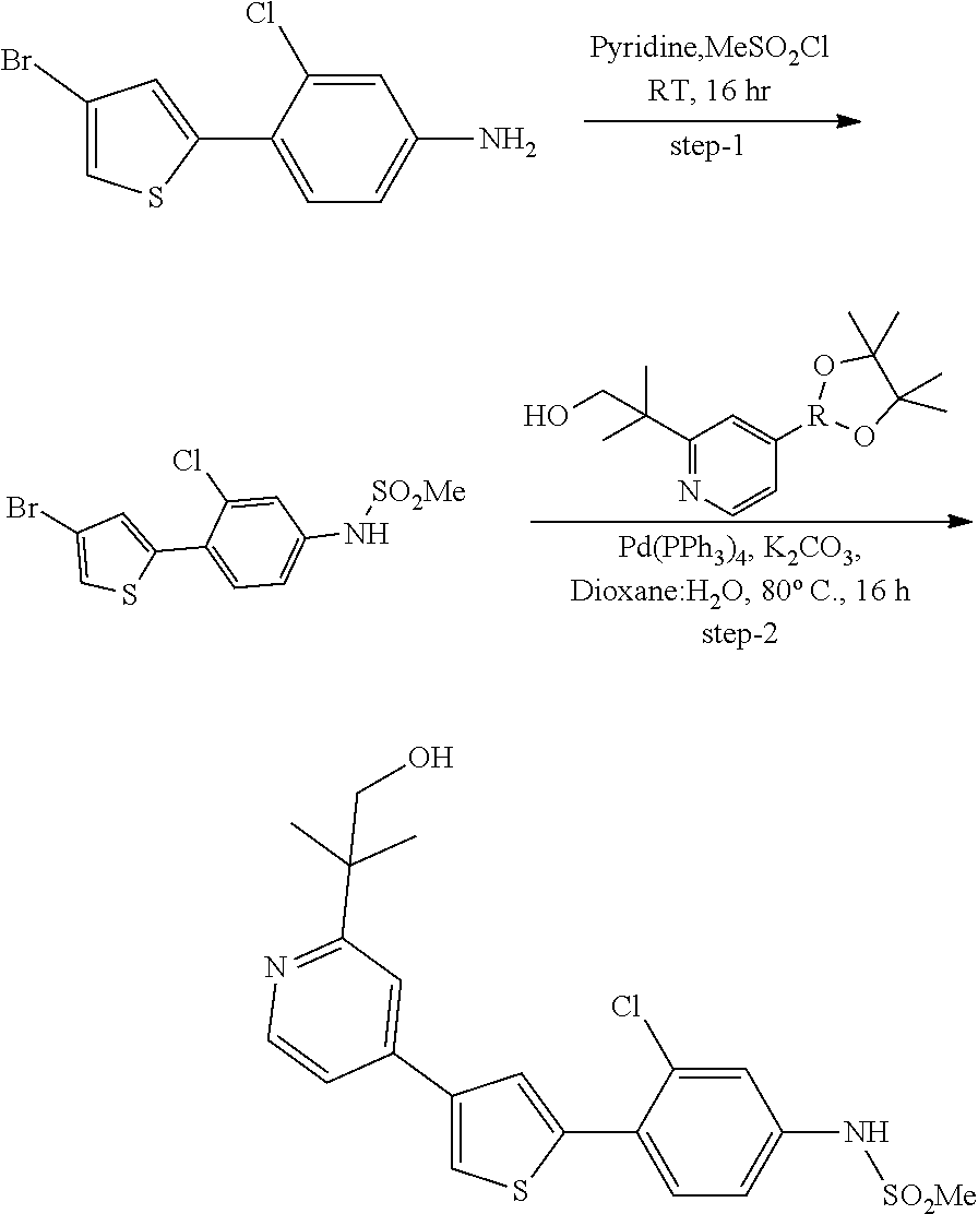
C1=C(Cl)C(C2=CC(Br)=CS2)=CC=C1N.C1(C(C)(C)CO)=NC=CC([R]2OC(C)(C)C(C)(C)O2)=C1.C1=C(Cl)C(C2=CC(Br)=CS2)=CC=C1N[SO2Me].C1=C(Cl)C(C2=CC(C3=CC(C(C)(C)CO)=NC=C3)=CS2)=CC=C1N[SO2Me]
